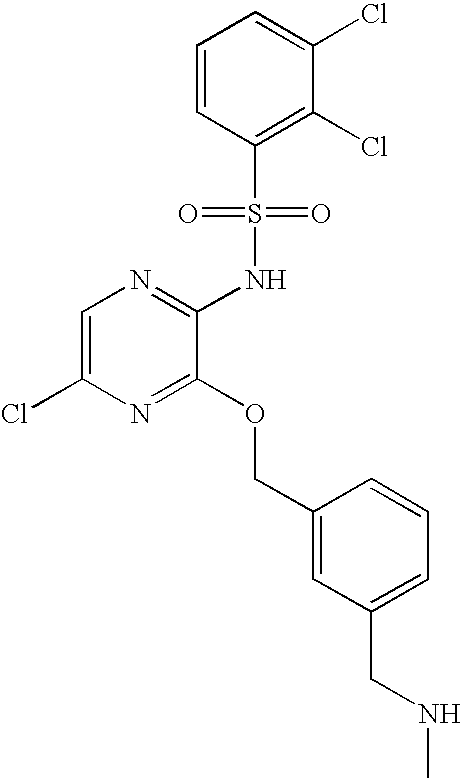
C1=C(Cl)N=C(OCC2=CC(CNC)=CC=C2)C(NS(C2=C(Cl)C(Cl)=CC=C2)(=O)=O)=N1
